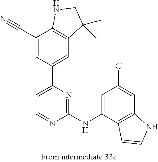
C1(NC2=CC(Cl)=CC3=C2C=CN3)=NC(C2=CC3=C(C(C#N)=C2)NCC3(C)C)=CC=N1
